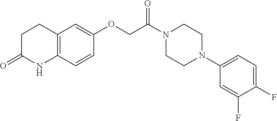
C12=C(C=CC(OCC(N3CCN(C4=CC=C(F)C(F)=C4)CC3)=O)=C1)NC(=O)CC2
